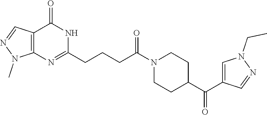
C12=C(N=C(CCCC(N3CCC(C(=O)C4=CN(CC)N=C4)CC3)=O)NC1=O)N(C)N=C2
